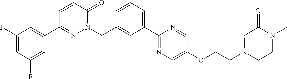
C1(F)=CC(C2=NN(CC3=CC(C4=NC=C(OCCN5CCN(C)C(=O)C5)C=N4)=CC=C3)C(=O)C=C2)=CC(F)=C1
